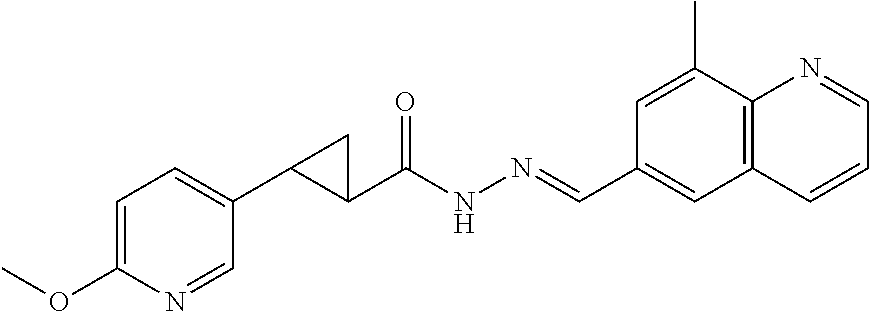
COC1=CC=C(C2C(C(NN=CC3=CC4=C(C(C)=C3)N=CC=C4)=O)C2)C=N1
